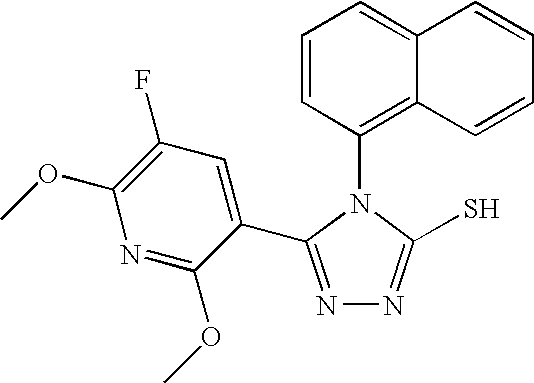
C1=CC(N2C(S)=NN=C2C2=CC(F)=C(OC)N=C2OC)=C2C(=C1)C=CC=C2
